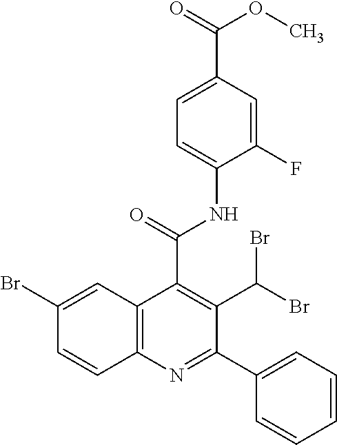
C1=C(C(=O)OC)C=C(F)C(NC(=O)C2=C(C(Br)Br)C(C3=CC=CC=C3)=NC3=C2C=C(Br)C=C3)=C1
